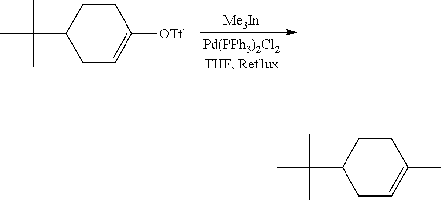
[Me3In].C1C=C([OTf])CCC1C(C)(C)C.C1C=C(C)CCC1C(C)(C)C
